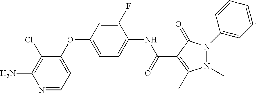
C1(OC2=CC=C(NC(C3=C(C)N(C)N(C4=CC=CC=C4)C3=O)=O)C(F)=C2)=CC=NC(N)=C1Cl
